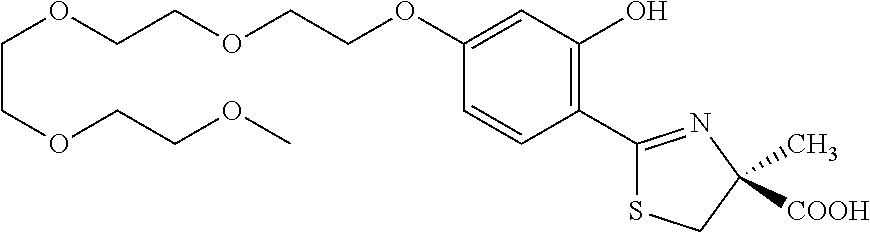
C(COCCOCCOC1=CC(O)=C(C2=NC(C)([COOH])CS2)C=C1)OCCOC
